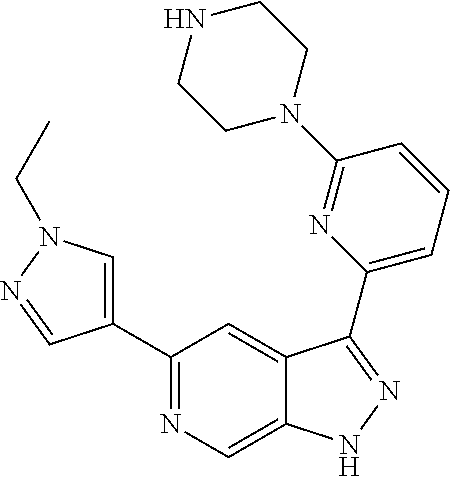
C1(C2=CN(CC)N=C2)=NC=C2C(=C1)C(C1=CC=CC(N3CCNCC3)=N1)=NN2
